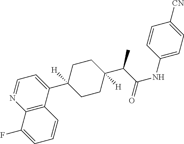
C12=C(C(C3([H])CCC(C(C(NC4=CC=C([CN])C=C4)=O)C)([H])CC3)=CC=N1)C=CC=C2F
